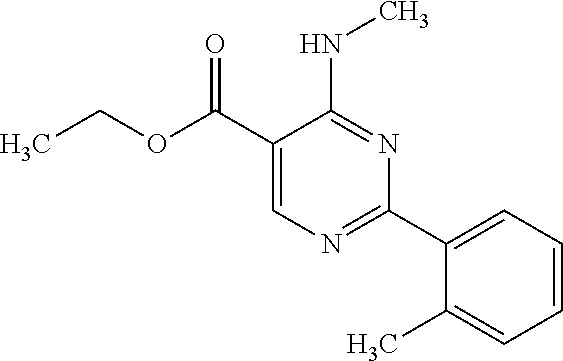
CCOC(C1=CN=C(C2=CC=CC=C2C)N=C1NC)=O
